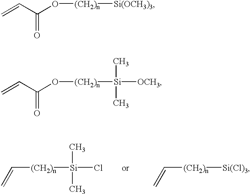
C([(CH2)n][Si](Cl)(C)C)=C.C([(CH2)n][Si(Cl)3])=C.C=CC(O[(CH2)n][Si(OCH3)3])=O.C=CC(O[(CH2)n][Si]([OCH3])(C)C)=O
